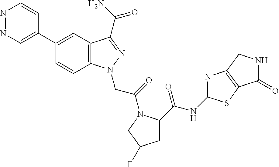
N1=NC=C(C2=CC3=C(C=C2)N(CC(=O)N2C(C(=O)NC4=NC5=C(S4)C(=O)NC5)CC(F)C2)N=C3C(=O)N)C=C1
